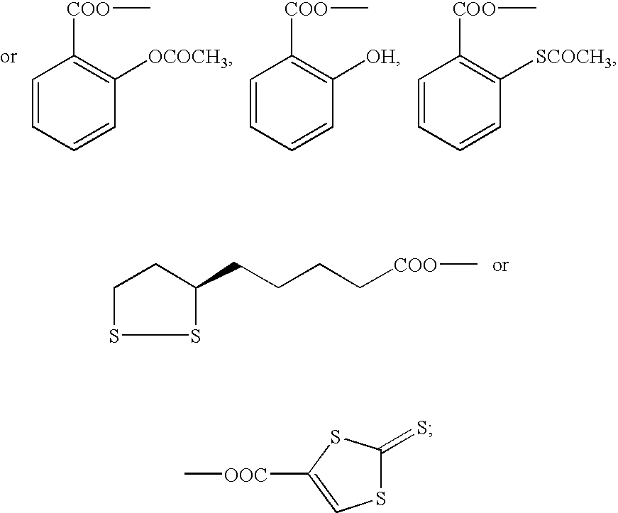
C1=CC=CC([OCOCH3])=C1[COO]C.C1=CC=CC([OH])=C1[COO]C.C1=CC=CC([SCOCH3])=C1[COO]C.S1C(CCCC[COO]C)CCS1.S1C(=S)SC([OOC]C)=C1
